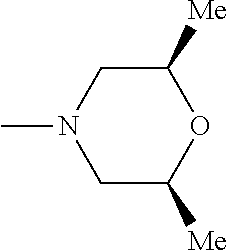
C1C([Me])OC([Me])CN1C
